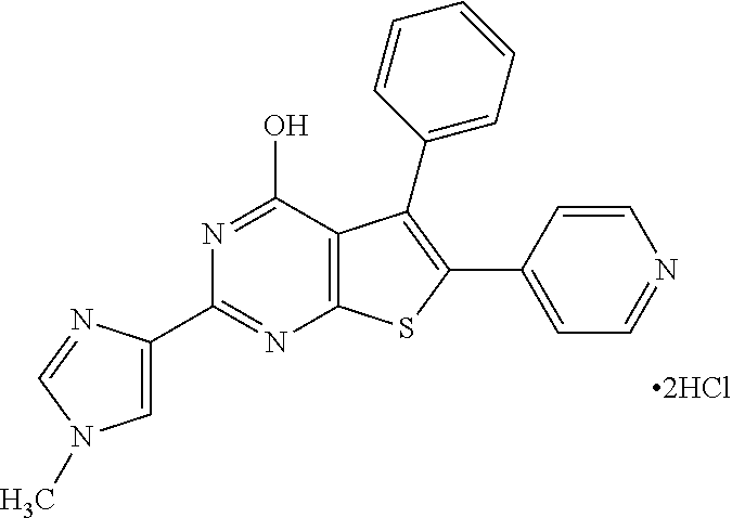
C1(C2=NC3=C(C(O)=N2)C(C2=CC=CC=C2)=C(C2=CC=NC=C2)S3)=CN(C)C=N1
